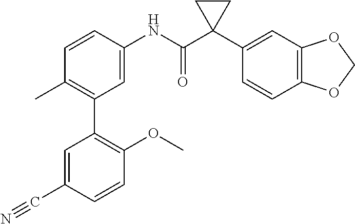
C1=C(NC(C2(C3=CC4=C(C=C3)OCO4)CC2)=O)C=CC(C)=C1C1=C(OC)C=CC(C#N)=C1
